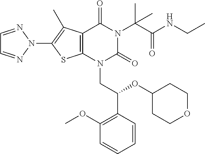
C12=C(N(CC(C3=C(OC)C=CC=C3)OC3CCOCC3)C(=O)N(C(C(NCC)=O)(C)C)C1=O)SC(N1N=CC=N1)=C2C
